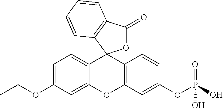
C12=CC=C(OCC)C=C1OC1=C(C=CC(OP(O)(=O)O)=C1)C21OC(=O)C2=C1C=CC=C2
